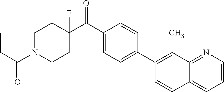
C1(C2=CC=C(C(C3(F)CCN(C(CC)=O)CC3)=O)C=C2)=C(C)C2=NC=CC=C2C=C1
